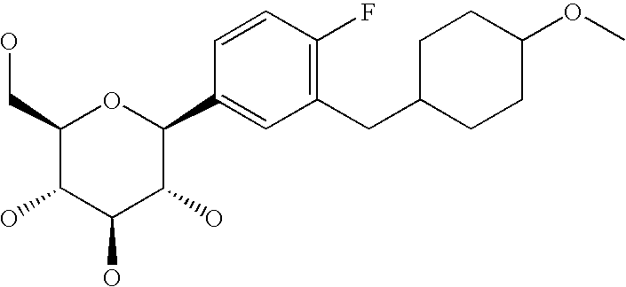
C1(CO)C(O)C(O)C(O)C(C2=CC(CC3CCC(OC)CC3)=C(F)C=C2)O1
